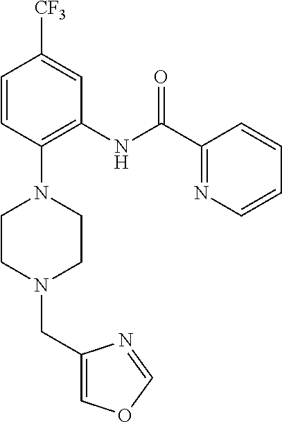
C1=CC(N2CCN(CC3=COC=N3)CC2)=C(NC(C2=NC=CC=C2)=O)C=C1[CF3]
